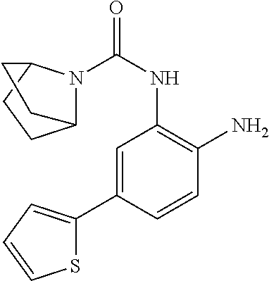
C1=C(C2=CC=CS2)C=CC(N)=C1NC(=O)N1C2CCC1CC2
